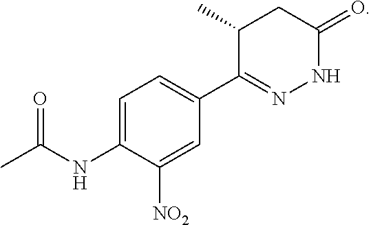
CC(NC1=CC=C(C2=NNC(=O)CC2C)C=C1[NO2])=O
